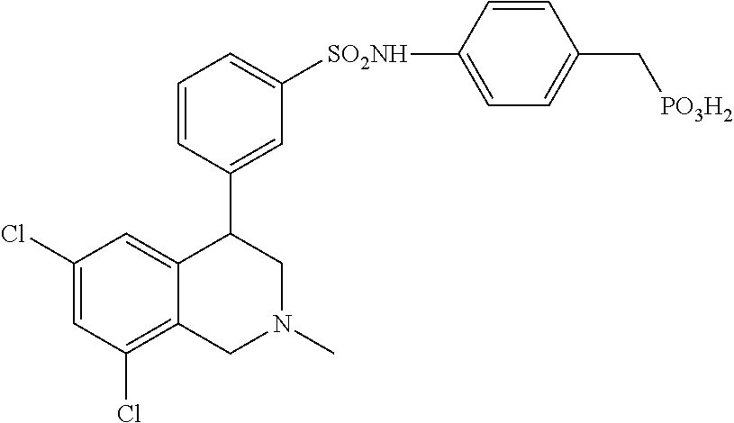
C12=CC(Cl)=CC(Cl)=C1CN(C)CC2C1=CC([SO2NH]C2=CC=C(C[PO3H2])C=C2)=CC=C1
